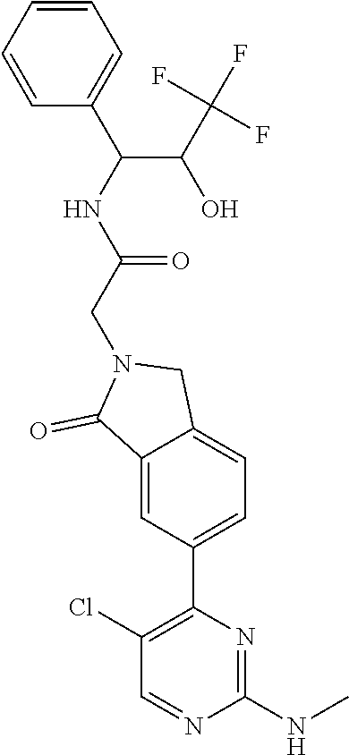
C1=CC=CC(C(NC(CN2C(=O)C3=CC(C4=C(Cl)C=NC(NC)=N4)=CC=C3C2)=O)C(C(F)(F)F)O)=C1
